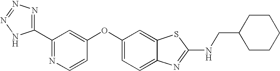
N1=C(C2=NN=NN2)C=C(OC2=CC=C3C(=C2)SC(NCC2CCCCC2)=N3)C=C1
